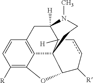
C1([R])=C2C3=C(C=C1)CC1([H])C4([H])C3(C(C([R])cc4)O2)CCN1C
